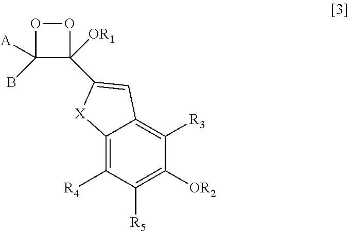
O1OC([A])(B)C1([OR1])C1=CC2=C([R3])C([OR2])=C([R5])C([R4])=C2[X]1
